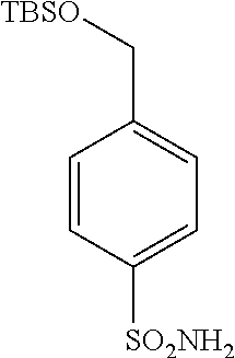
C1=CC([SO2NH2])=CC=C1C[TBSO]
